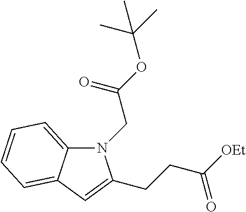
N1(CC(OC(C)(C)C)=O)C2=CC=CC=C2C=C1CCC([OEt])=O
